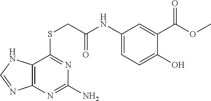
C1(NC(=O)CSC2=NC(N)=NC3=C2NC=N3)=CC=C(O)C(C(OC)=O)=C1
